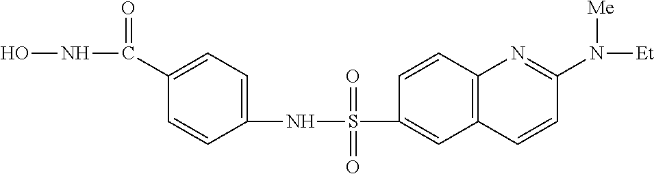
ONC(C1=CC=C(NS(=O)(=O)C2=CC3=C(C=C2)N=C(N([Me])[Et])C=C3)C=C1)=O
